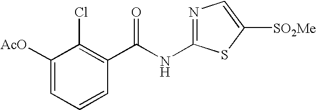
C1([AcO])=CC=CC(C(NC2=NC=C([SO2Me])S2)=O)=C1Cl
